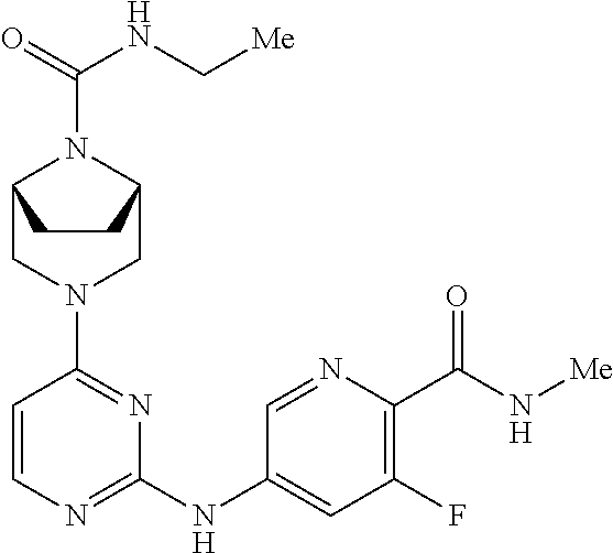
C1=CN=C(NC2=CC(F)=C(C(N[Me])=O)N=C2)N=C1N1CC2N(C(=O)NC[Me])C(C1)CC2
